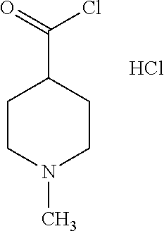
C1CN(C)CCC1C(=O)Cl.Cl
